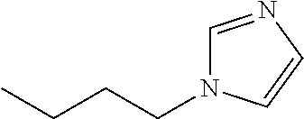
C1=NC=CN1CCCC
